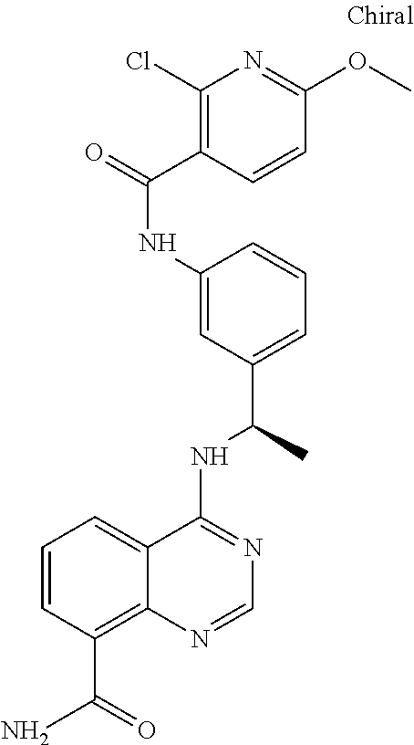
C1=CC(C(N)=O)=C2C(=C1)C(NC(C)C1=CC=CC(NC(C3=C(Cl)N=C(OC)C=C3)=O)=C1)=NC=N2
